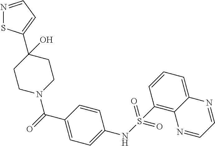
C1CN(C(C2=CC=C(NS(=O)(=O)C3=C4C(=CC=C3)N=CC=N4)C=C2)=O)CCC1(O)C1=CC=NS1
